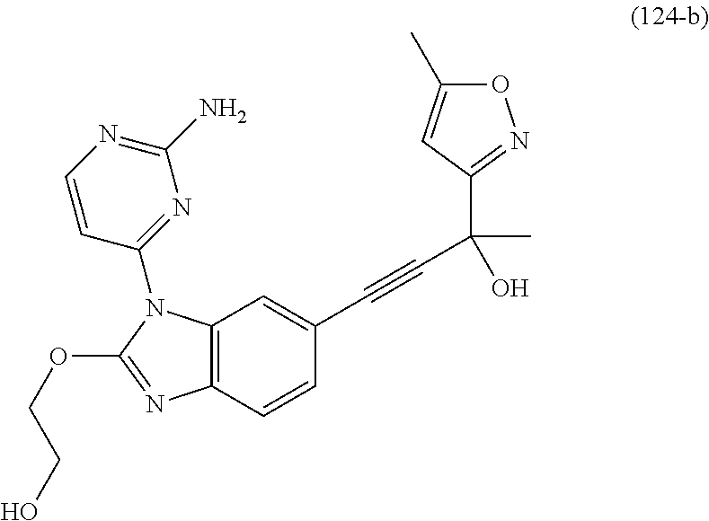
C12=C(C=CC(C#CC(O)(C3=NOC(C)=C3)C)=C1)N=C(OCCO)N2C1=NC(N)=NC=C1
